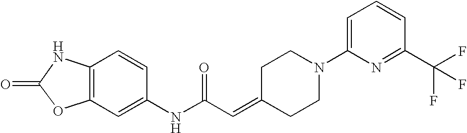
C12=C(C=CC(NC(C=C3CCN(C4=CC=CC(C(F)(F)F)=N4)CC3)=O)=C1)NC(=O)O2
